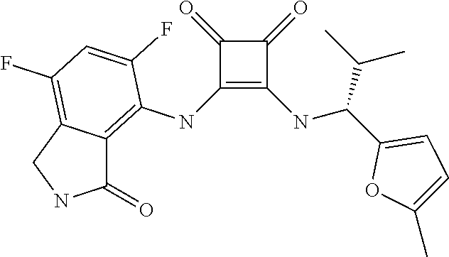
C1(NC2=C3C(=C(F)C=C2F)CNC3=O)=C(NC(C2=CC=C(C)O2)C(C)C)C(=O)C1=O
